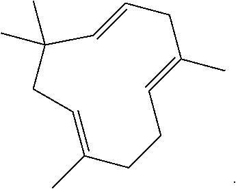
C1=C(C)CCC=C(C)CC=CC(C)(C)C1
